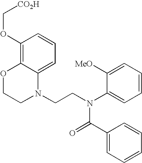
C1=C2C(=C(OC[CO2H])C=C1)OCCN2CCN(C1=CC=CC=C1[MeO])C(=O)C1=CC=CC=C1
